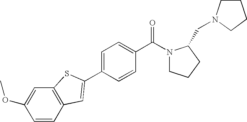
C1=C(OC)C=CC2=C1SC(C1=CC=C(C(N3CCCC3CN3CCCC3)=O)C=C1)=C2
